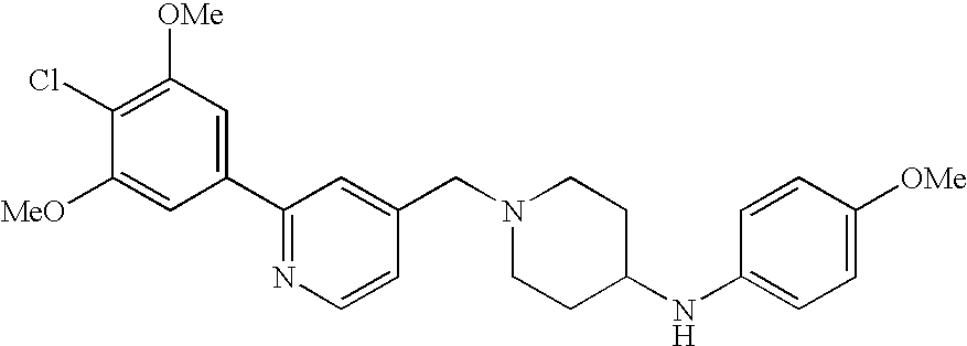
C1(C2=NC=CC(CN3CCC(NC4=CC=C([OMe])C=C4)CC3)=C2)=CC([OMe])=C(Cl)C([MeO])=C1
